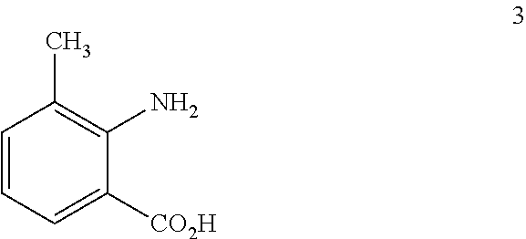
C1=CC=C([CO2H])C(N)=C1C
